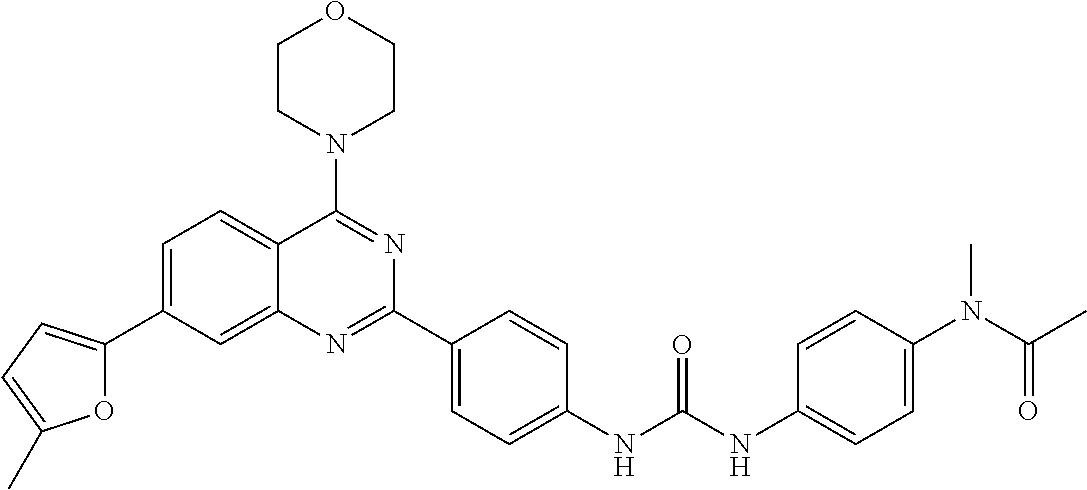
C1=C(C2=CC=C(C)O2)C=C2C(=C1)C(N1CCOCC1)=NC(C1=CC=C(NC(NC3=CC=C(N(C(C)=O)C)C=C3)=O)C=C1)=N2
